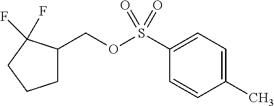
C1(C)=CC=C(S(OCC2CCCC2(F)F)(=O)=O)C=C1
